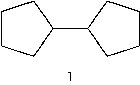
C1(C2CCCC2)CCCC1
